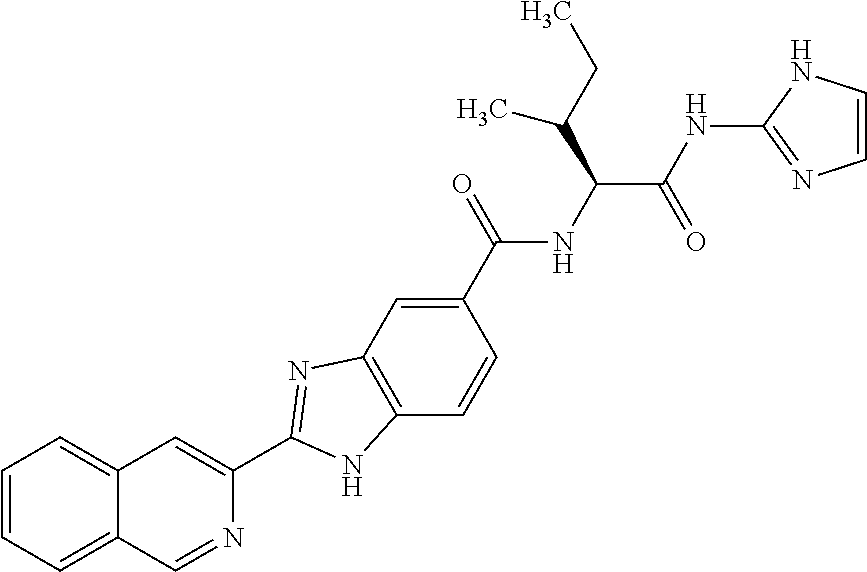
C1(C(NC(C(NC2=NC=CN2)=O)C(CC)C)=O)=CC2=C(C=C1)NC(C1=CC3=CC=CC=C3C=N1)=N2
